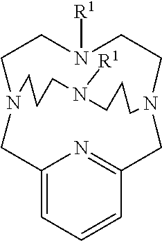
C12=CC=CC(=N1)CN1CCN([R1])CCN(C2)CCCN([R1])CCC1
